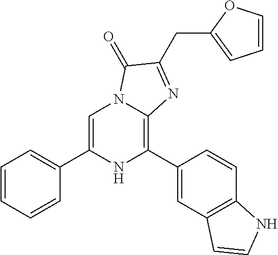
C1=C(C2=CC=CC=C2)NC(C2=CC3=C(C=C2)NC=C3)=C2N1C(=O)C(CC1=CC=CO1)=N2
